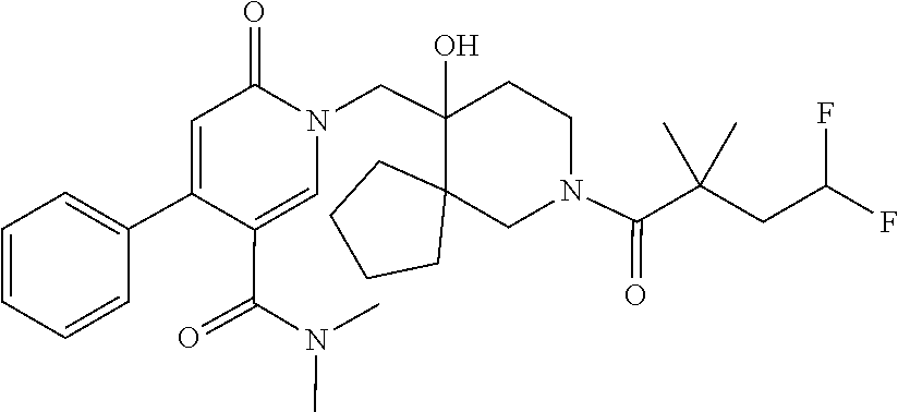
C1(C(N(C)C)=O)=CN(CC2(O)C3(CN(C(=O)C(CC(F)F)(C)C)CC2)CCCC3)C(=O)C=C1C1=CC=CC=C1
